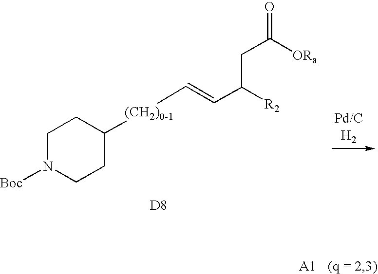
C1N([Boc])CCC([(CH2)0-1]C=CC(CC([ORa])=O)[R2])C1.[D8]
